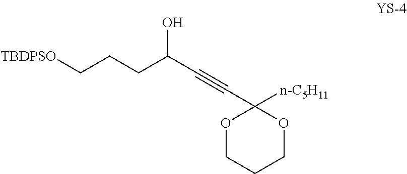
[TBDPSO]CCCC(C#CC1([n-C5H11])OCCCO1)O
